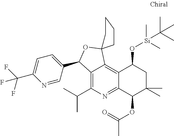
C12=C(C(C)C)N=C3C(=C1C1(OC2C2=CC=C(C(F)(F)F)N=C2)CCCC1)C(O[Si](C)(C)C(C)(C)C)CC(C)(C)C3OC(C)=O
